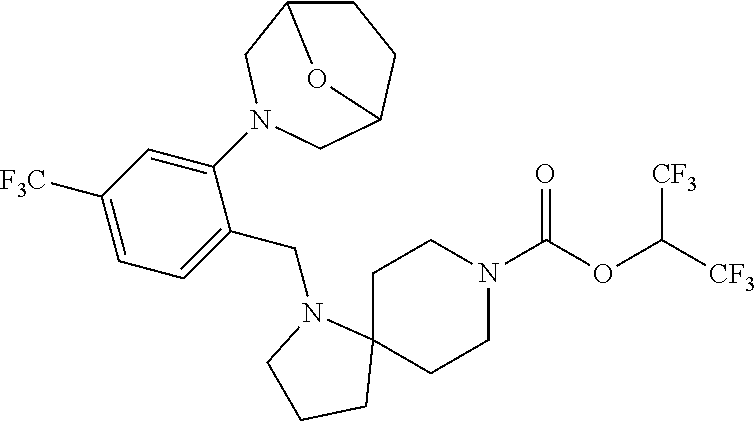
C1C2(CCN(C(OC([CF3])[CF3])=O)C1)N(CC1=CC=C([F3C])C=C1N1CC3CCC(C1)O3)CCC2
